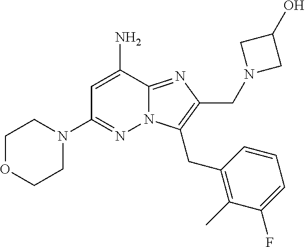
C1OCCN(C2=NN3C(=NC(CN4CC(O)C4)=C3CC3=C(C)C(F)=CC=C3)C(N)=C2)C1
